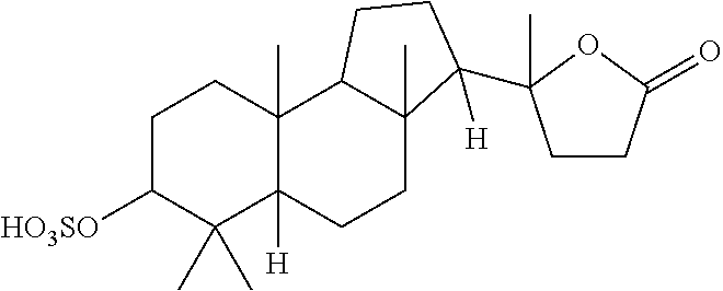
C1C([HO3SO])C(C)(C)C2([H])C(C)(C1)C1C(C)(CC2)C([H])(C2(C)CCC(=O)O2)CC1
